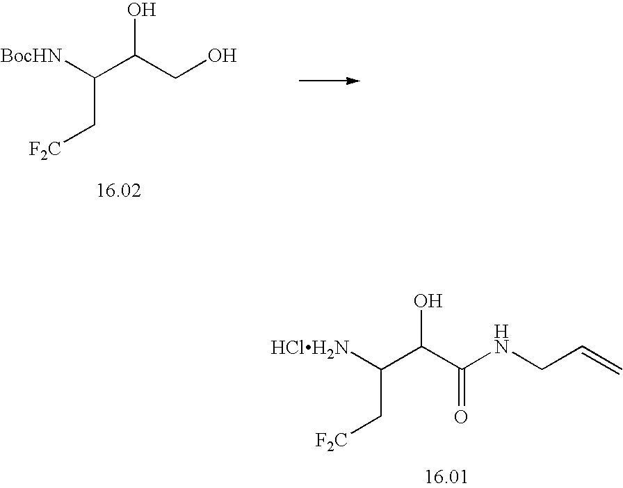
[BocHN]C(C(CO)O)C[F2C].[HClH2N]C(C(C(NCC=C)=O)O)C[F2C]
